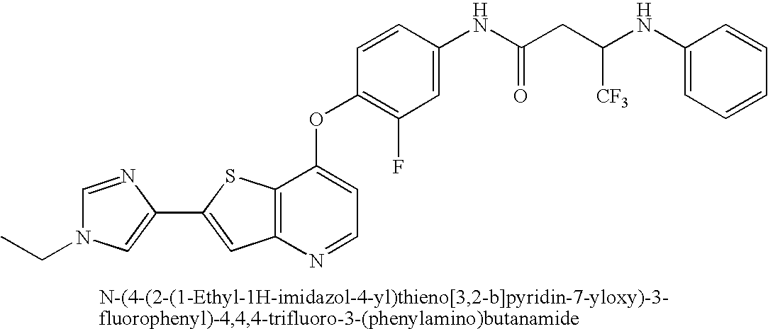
C12=C(N=CC=C1OC1=C(F)C=C(NC(=O)CC(NC3=CC=CC=C3)[CF3])C=C1)C=C(C1=CN(CC)C=N1)S2
